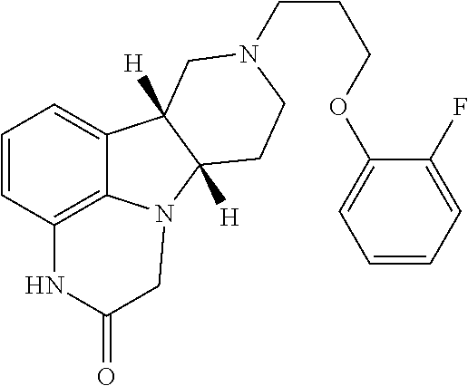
C1=CC2=C3C(=C1)C1([H])C([H])(N3CC(=O)N2)CCN(CCCOC2=CC=CC=C2F)C1
